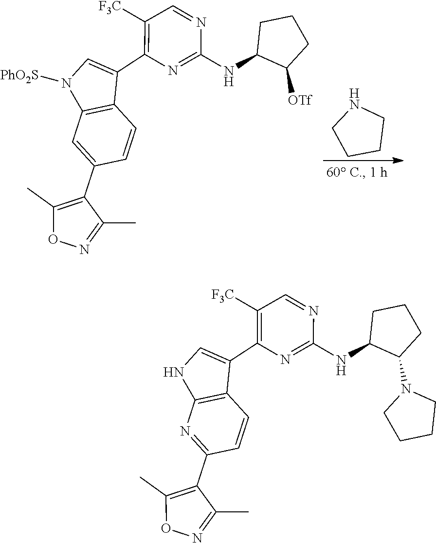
C1CCNC1.C12=C(C=C(C3=C(C)ON=C3C)C=C1)N([PhO2S])C=C2C1=C([F3C])C=NC(NC2C([OTf])CCC2)=N1.C12=C(N=C(C3=C(C)ON=C3C)C=C1)NC=C2C1=C([F3C])C=NC(NC2C(N3CCCC3)CCC2)=N1
